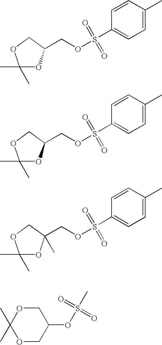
C1(C)(C)OC(COS(=O)(=O)C2=CC=C(C)C=C2)CO1.C1(C)(C)OC(COS(=O)(=O)C2=CC=C(C)C=C2)CO1.C1(C)(C)OC(COS(=O)(=O)C2=CC=C(C)C=C2)(C)CO1.O1CC(OS(C)(=O)=O)COC1(C)C
